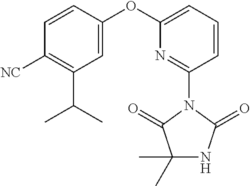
C1(C)(C)NC(=O)N(C2=NC(OC3=CC(C(C)C)=C([NC])C=C3)=CC=C2)C1=O
